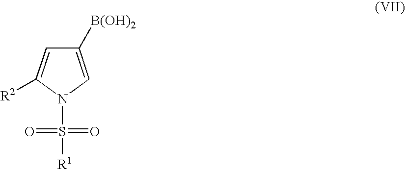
C1([B(OH)2])=CN(S(=O)(=O)[R1])C([R2])=C1
